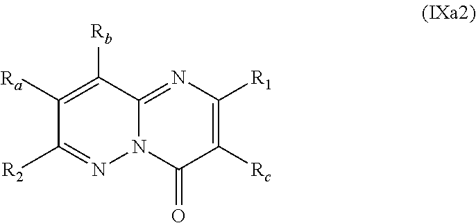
C1([Ra])=C([Rb])C2=NC([R1])=C([Rc])C(=O)N2N=C1[R2]
